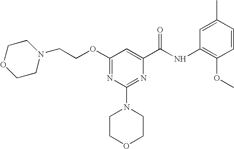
O(C1=NC(N2CCOCC2)=NC(C(NC2=C(OC)C=CC(C)=C2)=O)=C1)CCN1CCOCC1
